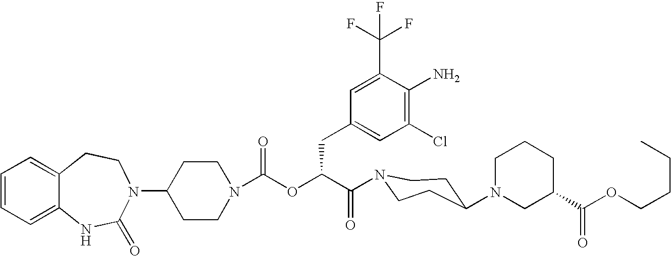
C12=CC=CC=C1NC(=O)N(C1CCN(C(OC(C(=O)N3CCC(N4CC(C(OCCCC)=O)CCC4)CC3)CC3=CC(Cl)=C(N)C(C(F)(F)F)=C3)=O)CC1)CC2
